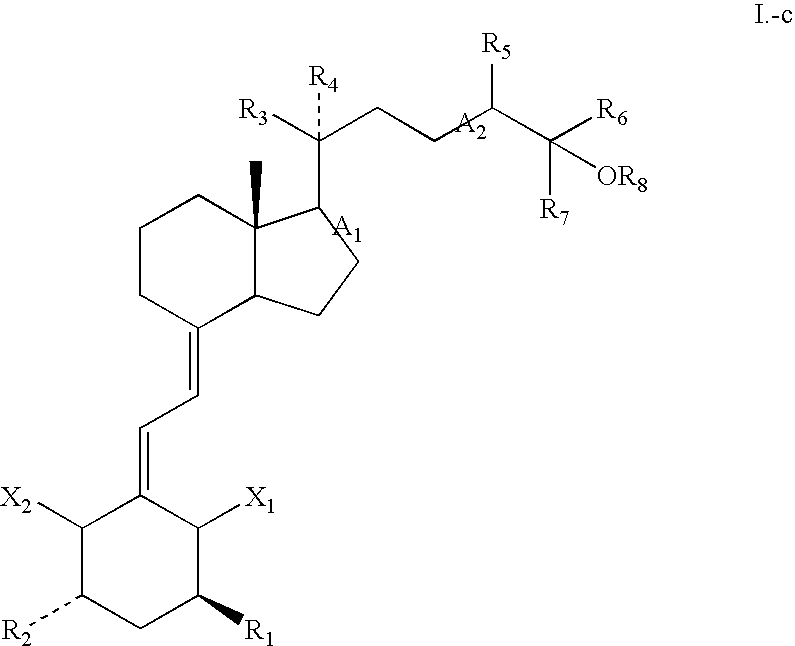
C1CC(=CC=C2C([X2])C([R2])CC([R1])C2[X1])C2C(C)(C1)C(C([R3])(CCC(C([R6])([R7])[OR8])[R5])[R4])CC2
